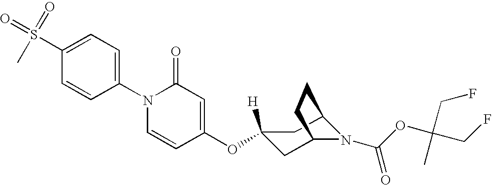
C1(S(=O)(C)=O)=CC=C(N2C=CC(OC3([H])CC4N(C(OC(C)(CF)CF)=O)C(C3)CC4)=CC2=O)C=C1
